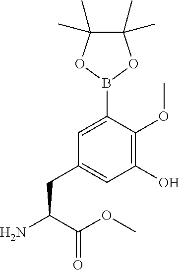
NC(C(=O)OC)CC1=CC(O)=C(OC)C(B2OC(C)(C)C(C)(C)O2)=C1
